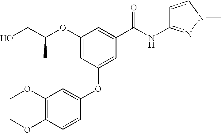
OCC(OC1=CC(OC2=CC(OC)=C(OC)C=C2)=CC(C(NC2=NN(C)C=C2)=O)=C1)C
